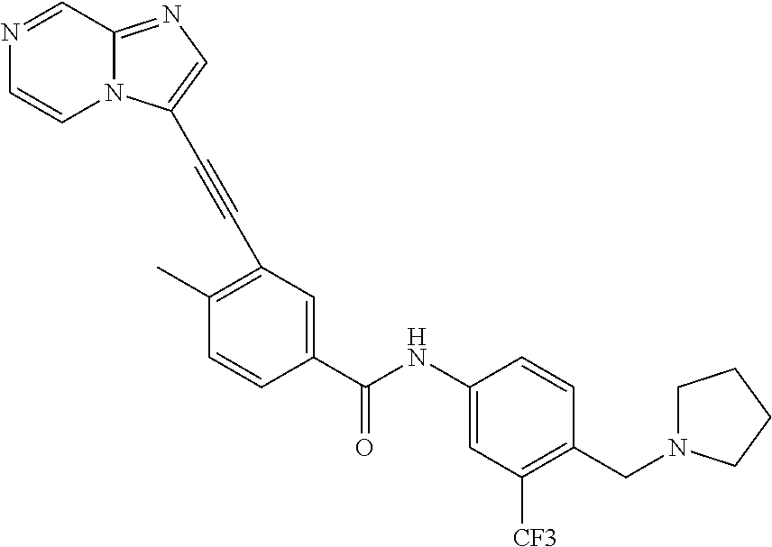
N1=CC2=NC=C(C#CC3=C(C)C=CC(C(NC4=CC([CF3])=C(CN5CCCC5)C=C4)=O)=C3)N2C=C1
